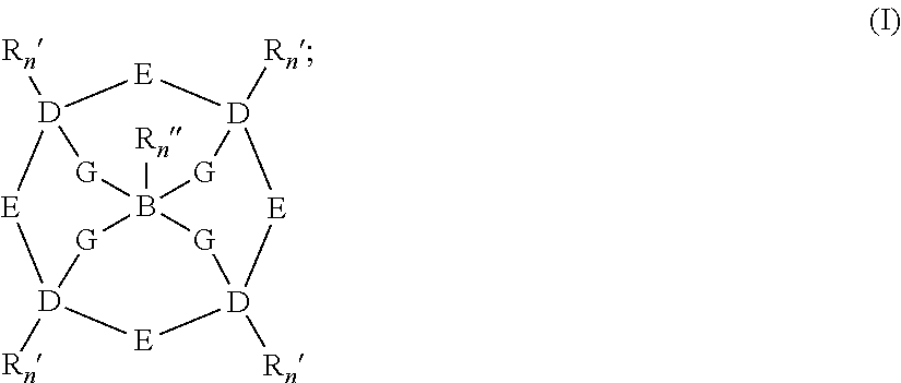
[E]1[D]2([Rn])[E][D]3([Rn])[E][D]4([Rn])[E][D]1([Rn])[G]B([Rn])([G]4)([G]2)[G]3
